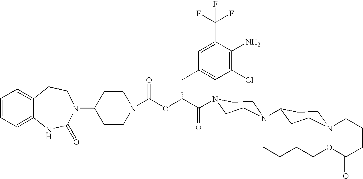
C12=CC=CC=C1NC(=O)N(C1CCN(C(OC(C(=O)N3CCN(C4CCN(CCCC(=O)OCCCC)CC4)CC3)CC3=CC(Cl)=C(N)C(C(F)(F)F)=C3)=O)CC1)CC2
